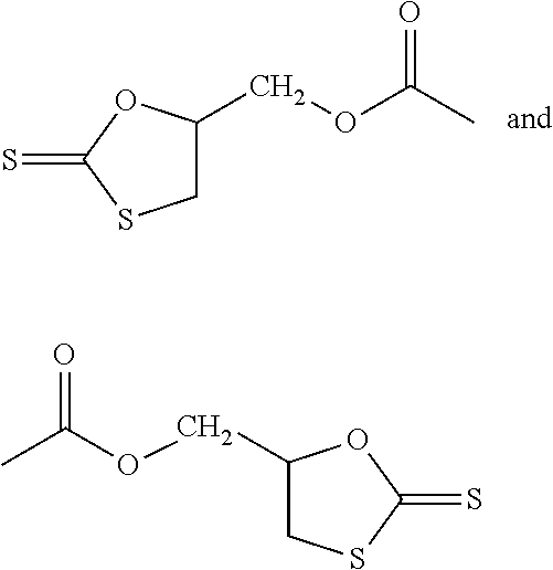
C1C(COC(C)=O)OC(=S)S1.C1C(COC(C)=O)OC(=S)S1
